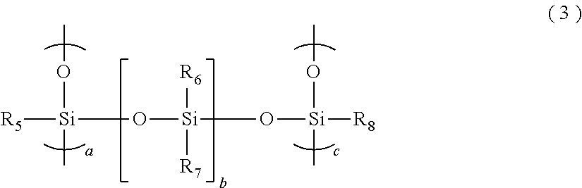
O([Si]([R5])(C)O[Si]([R6])([R7])O[Si](OC)([R8])C)C
